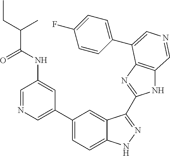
C1(C2=CN=CC(NC(=O)C(CC)C)=C2)=CC=C2C(=C1)C(C1=NC3=C(N1)C=NC=C3C1=CC=C(F)C=C1)=NN2
